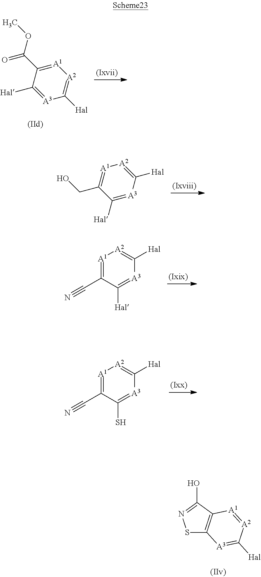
S1C2=C(C(O)=N1)[A1]=[A2]C([Hal])=[A3]2.[A1]1=C(C#N)C([Hal])=[A3]C([Hal])=[A2]1.[A1]1=C(C#N)C(S)=[A3]C([Hal])=[A2]1.[A1]1=C(C(OC)=O)C([Hal])=[A3]C([Hal])=[A2]1.[A2]1=C([Hal])[A3]=C([Hal])C(CO)=[A1]1
